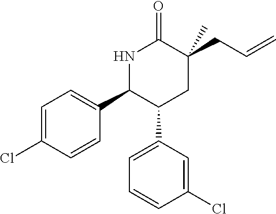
C1=C(Cl)C=CC(C2C(C3=CC=CC(Cl)=C3)CC(CC=C)(C)C(=O)N2)=C1
